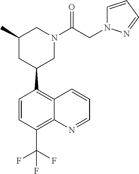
C1(C2CN(C(CN3C=CC=N3)=O)CC(C)C2)=C2C(=C(C(F)(F)F)C=C1)N=CC=C2
